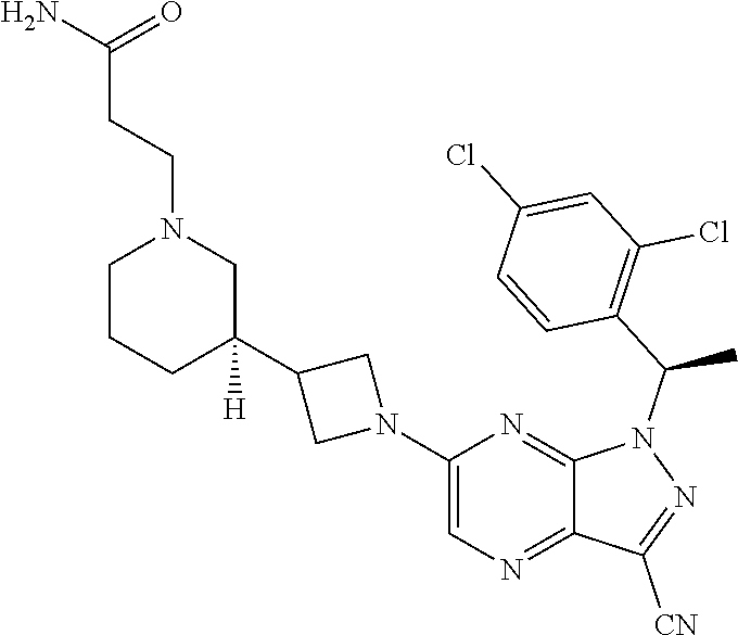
C1(N2CC(C3([H])CN(CCC(N)=O)CCC3)C2)=CN=C2C(=N1)N(C(C1=C(Cl)C=C(Cl)C=C1)C)N=C2[CN]
